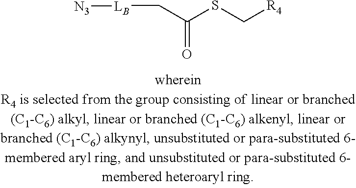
[R4]CSC(C[LB][N3])=O
